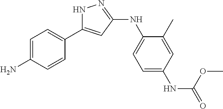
N1C(C2=CC=C(N)C=C2)=CC(NC2=CC=C(NC(=O)OC)C=C2C)=N1
